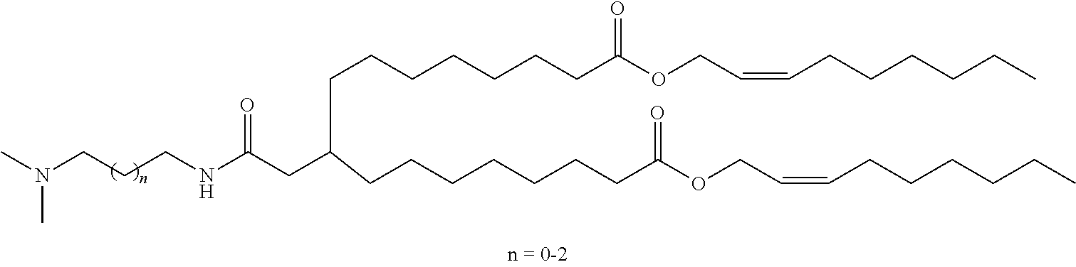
N(CCCNC(CC(CCCCCCCC(OCC=CCCCCCC)=O)CCCCCCCC(OCC=CCCCCCC)=O)=O)(C)C
